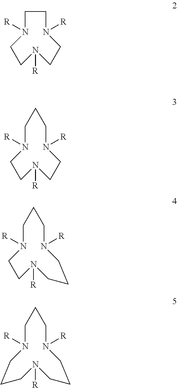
C1N([R])CCN([R])CCN([R])C1.C1N([R])CCN([R])CCN([R])CC1.C1N([R])CCN([R])CCCN([R])CC1.C1N([R])CCCN([R])CCCN([R])CC1
